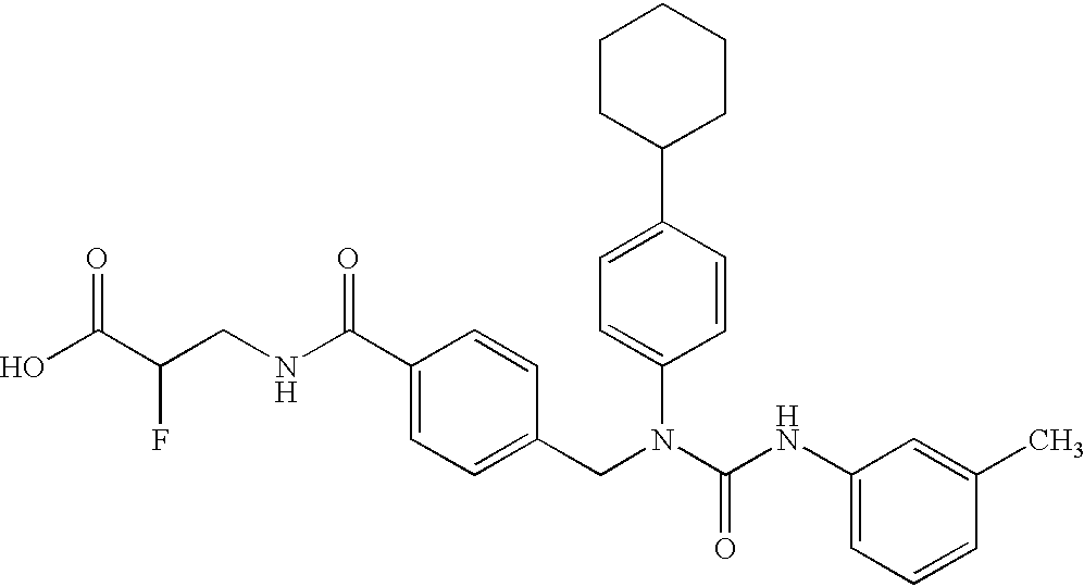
OC(C(CNC(C1=CC=C(CN(C(NC2=CC=CC(C)=C2)=O)C2=CC=C(C3CCCCC3)C=C2)C=C1)=O)F)=O
